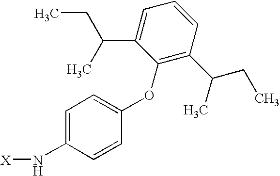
C1=C(N[X])C=CC(OC2=C(C(CC)C)C=CC=C2C(CC)C)=C1
